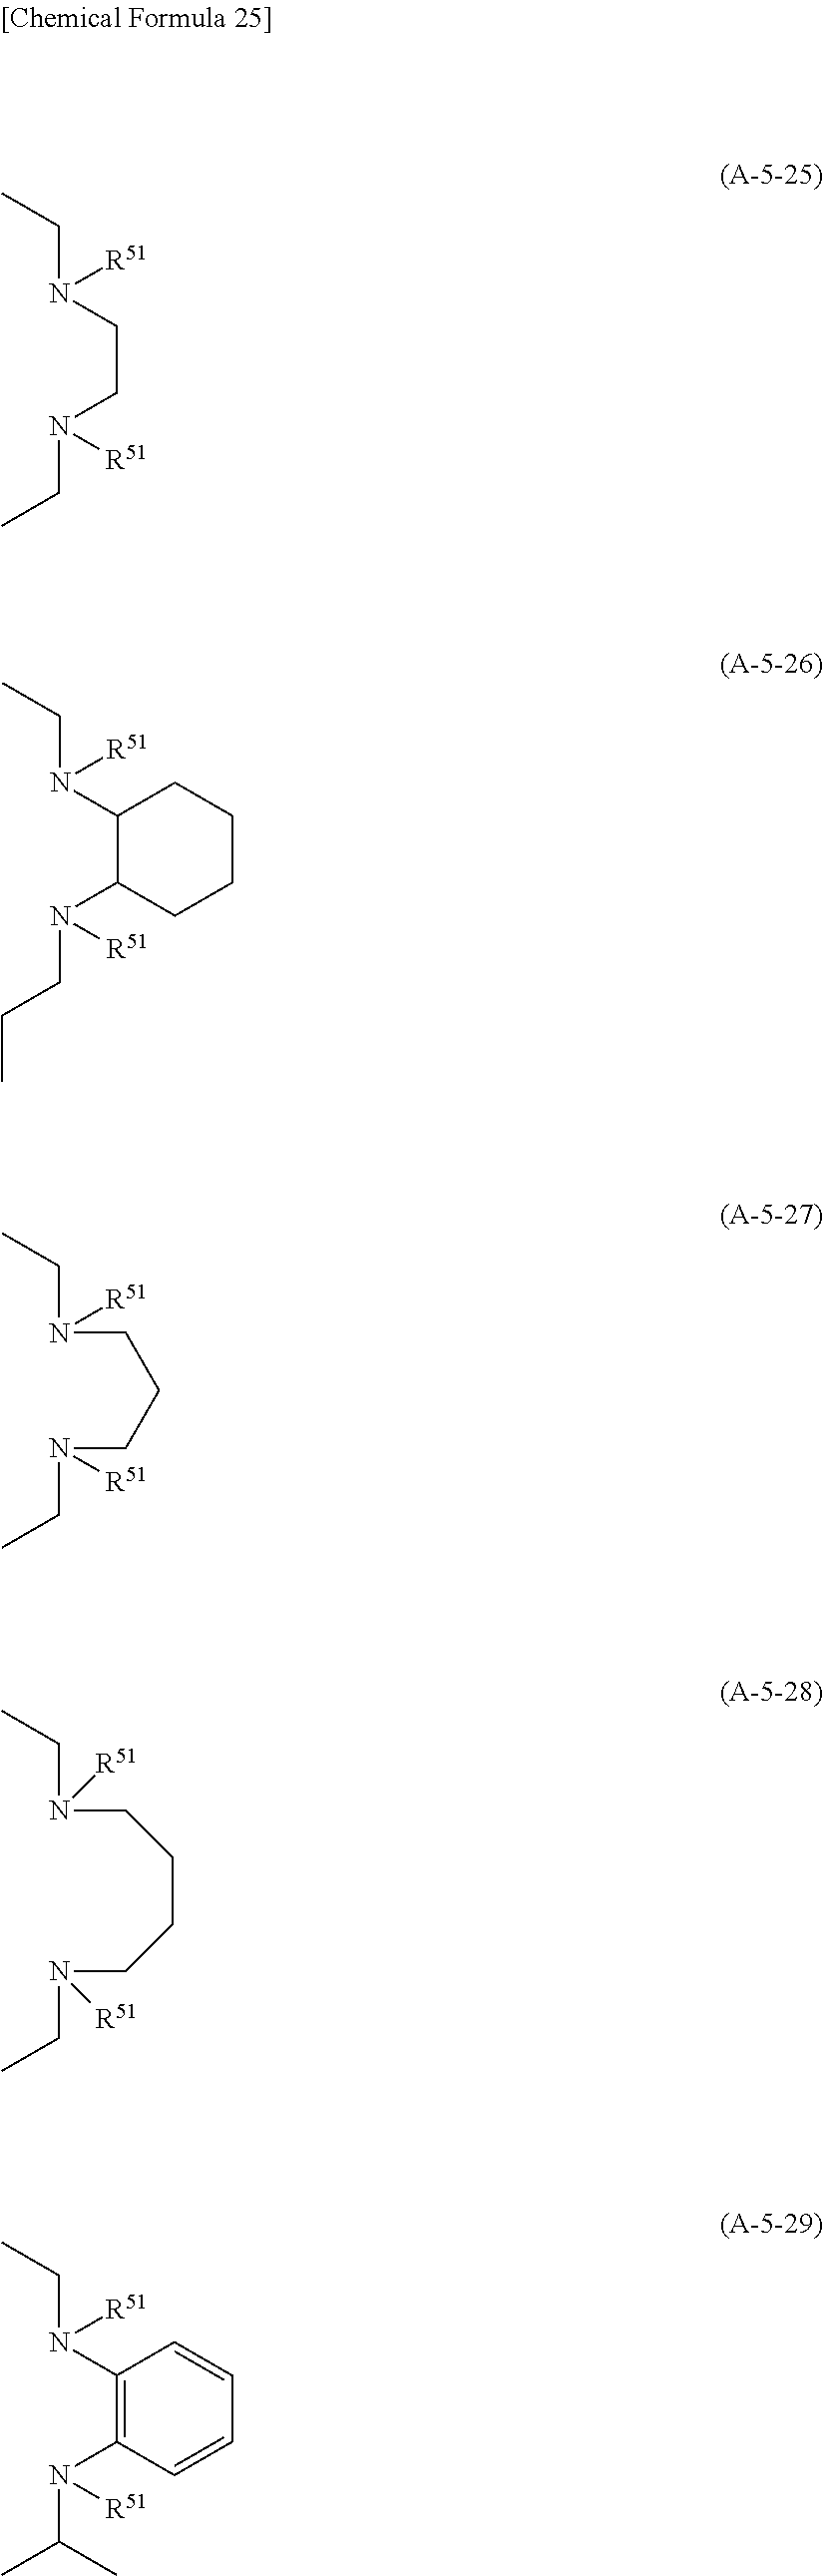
N(CCN(CC)[R51])(CC)[R51].C1(N(CC)[R51])C(N(CCC)[R51])CCCC1.CCN(CCCN(CC)[R51])[R51].C(CCCN(CC)[R51])N(CC)[R51].C1(N(CC)[R51])=C(N(C(C)C)[R51])C=CC=C1
